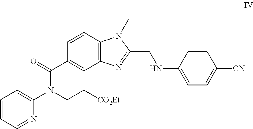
C1=CC=NC(N(CC[CO2Et])C(C2=CC3=C(C=C2)N(C)C(CNC2=CC=C([CN])C=C2)=N3)=O)=C1
